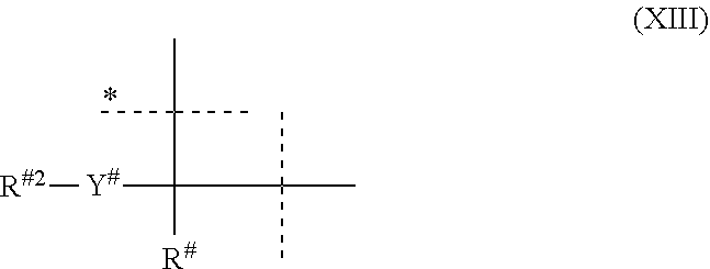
C(C)(C([R#])(C(C)(C)C)[Y#][R#2])(C)C
